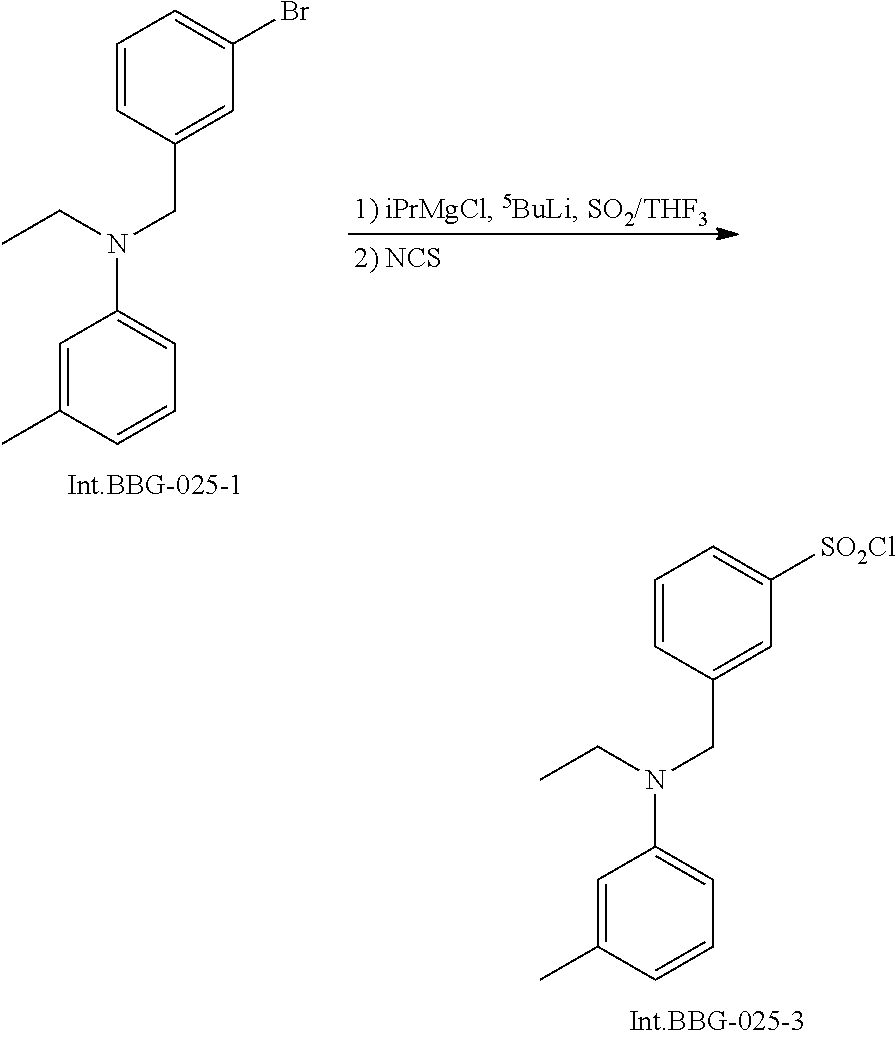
C1=CC(CN(CC)C2=CC=CC(C)=C2)=CC([SO2Cl])=C1.C1=CC(CN(CC)C2=CC=CC(C)=C2)=CC(Br)=C1
